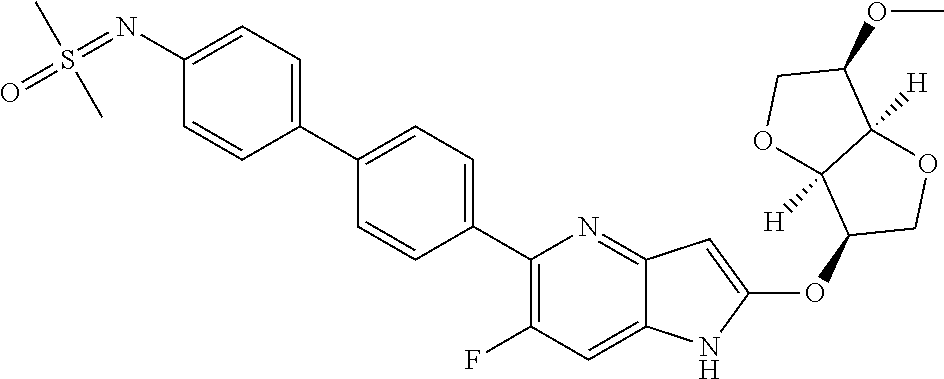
C1(C2=CC=C(C3=C(F)C=C4C(=N3)C=C(OC3COC5([H])C3([H])OCC5OC)N4)C=C2)=CC=C(N=S(=O)(C)C)C=C1
